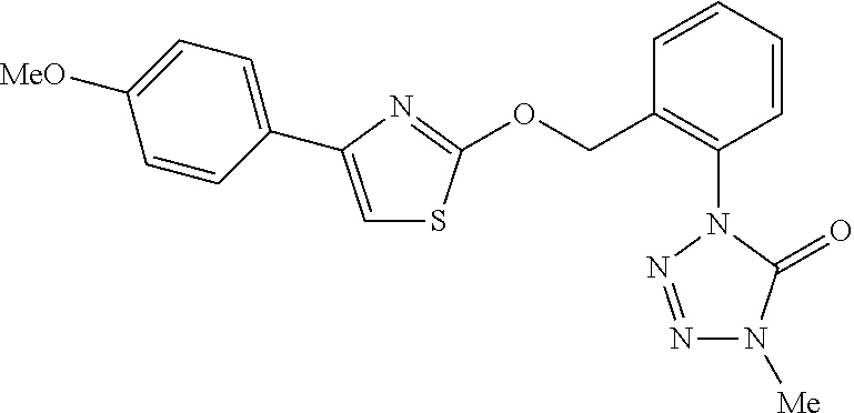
N1=NN(C2=C(COC3=NC(C4=CC=C([MeO])C=C4)=CS3)C=CC=C2)C(=O)N1[Me]
